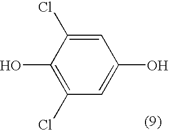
C1=C(O)C=C(Cl)C(O)=C1Cl
